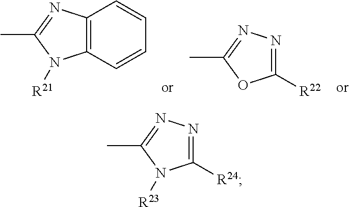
C12=C(C=CC=C1)N([R21])C(C)=N2.N1=C([R22])OC(C)=N1.N1=C([R24])N([R23])C(C)=N1
